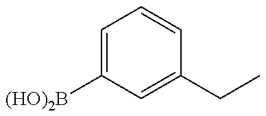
C1=C([(HO)2B])C=C(CC)C=C1
